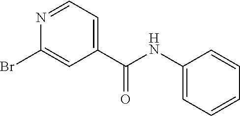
BrC1=CC(C(NC2=CC=CC=C2)=O)=CC=N1
